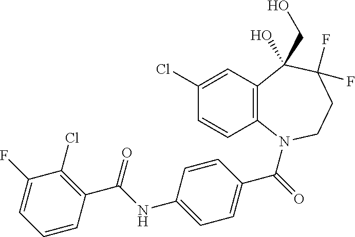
C12=C(N(C(=O)C3=CC=C(NC(C4=C(Cl)C(F)=CC=C4)=O)C=C3)CCC(F)(F)C1(CO)O)C=CC(Cl)=C2
